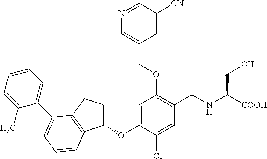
C1=C(OC2CCC3=C2C=CC=C3C2=CC=CC=C2C)C(Cl)=CC(CNC([COOH])CO)=C1OCC1=CN=CC([CN])=C1
